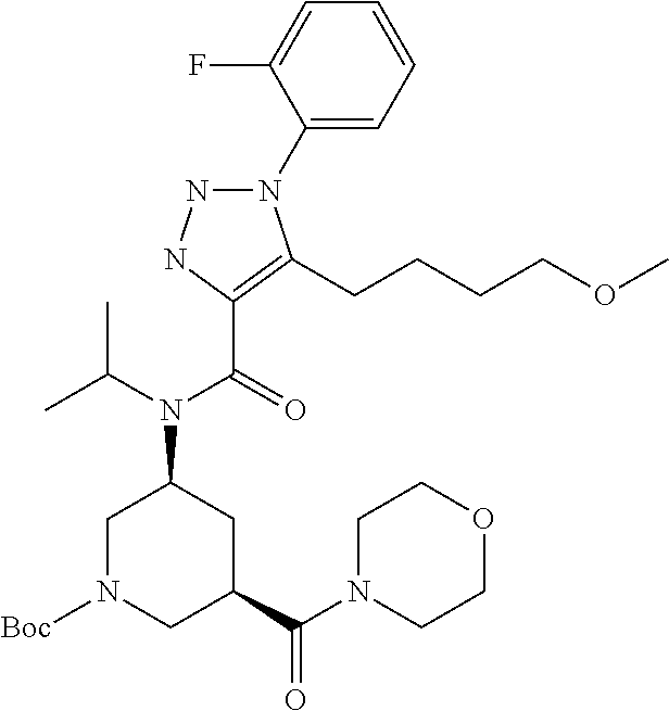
N1N(C2=CC=CC=C2F)C(CCCCOC)=C(C(=O)N(C(C)C)C2CC(C(N3CCOCC3)=O)CN([Boc])C2)N1
